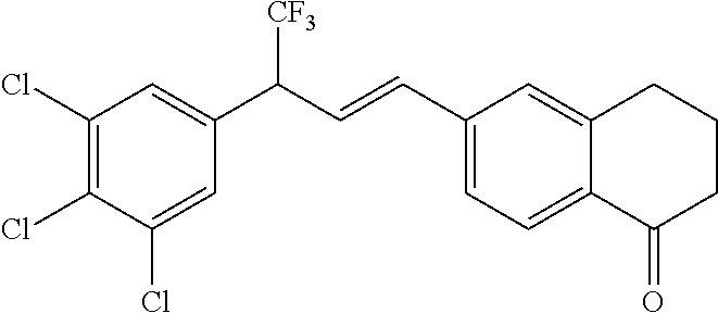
C1(Cl)=C(Cl)C(Cl)=CC(C(C=CC2=CC=C3C(=C2)CCCC3=O)[CF3])=C1
